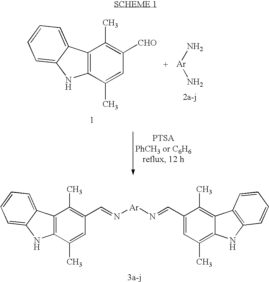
C12=C(C(C)=CC([CHO])=C1C)NC1=CC=CC=C21.[Ar](N)N.C12=C(C(C)=CC(C=N[Ar]N=CC3=CC(C)=C4C(=C3C)C3=C(N4)C=CC=C3)=C1C)NC1=CC=CC=C21
